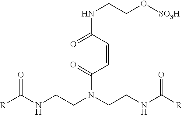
[R]C(NCCN(CCNC([R])=O)C(C=CC(=O)NCCO[SO3H])=O)=O
